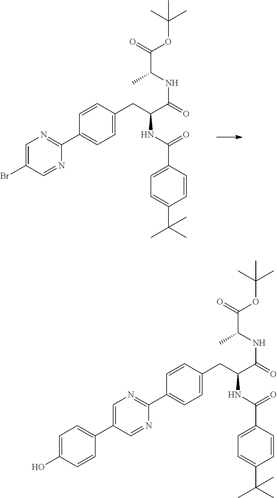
BrC1=CN=C(C2=CC=C(CC(NC(C3=CC=C(C(C)(C)C)C=C3)=O)C(NC(C(=O)OC(C)(C)C)C)=O)C=C2)N=C1.OC1=CC=C(C2=CN=C(C3=CC=C(CC(NC(C4=CC=C(C(C)(C)C)C=C4)=O)C(NC(C(=O)OC(C)(C)C)C)=O)C=C3)N=C2)C=C1
